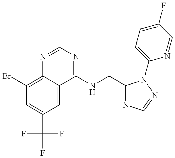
C1(Br)=C2C(=CC(C(F)(F)F)=C1)C(NC(C1=NC=NN1C1=CC=C(F)C=N1)C)=NC=N2
